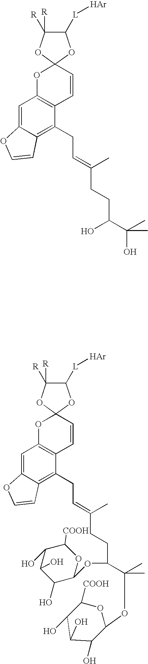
C1=C2C(=C(CC=C(C)CCC(C(C)(O)C)O)C3=C1OC1(C=C3)OC([R])([R])C([L][Ar])O1)C=CO2.C1=C2C(=C(CC=C(C)CCC(C(C)(C)OC3C(O)C(O)C(O)C([COOH])O3)OC3C(O)C(O)C(O)C([COOH])O3)C3=C1OC1(C=C3)OC([R])([R])C([L][Ar])O1)C=CO2
